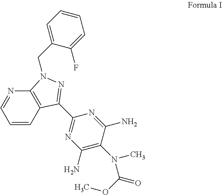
C1=CC2=C(N=C1)N(CC1=CC=CC=C1F)N=C2C1=NC(N)=C(N(C)C(OC)=O)C(N)=N1
